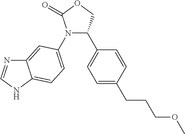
N1(C2=CC=C3C(=C2)N=CN3)C(C2=CC=C(CCCOC)C=C2)COC1=O
